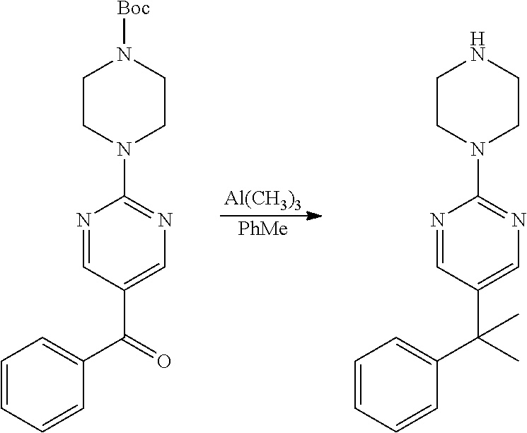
[Al(CH3)3].[PhMe].C1=CC=CC(C(C2=CN=C(N3CCN([Boc])CC3)N=C2)=O)=C1.C1=CC=CC(C(C2=CN=C(N3CCNCC3)N=C2)(C)C)=C1
